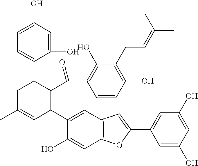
C12=C(C=C(C3C(C(C4=C(O)C(CC=C(C)C)=C(O)C=C4)=O)C(C4=CC=C(O)C=C4O)CC(C)=C3)C(O)=C1)C=C(C1=CC(O)=CC(O)=C1)O2
